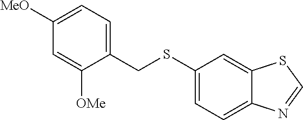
C12=CC(SCC3=CC=C([MeO])C=C3[OMe])=CC=C1N=CS2
